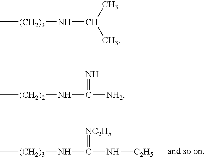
C[(CH2)3]NC(N[C2H5])=[NC2H5].C[(CH2)3]NC(C)C.C[(CH2)2]NC([NH2])=N
